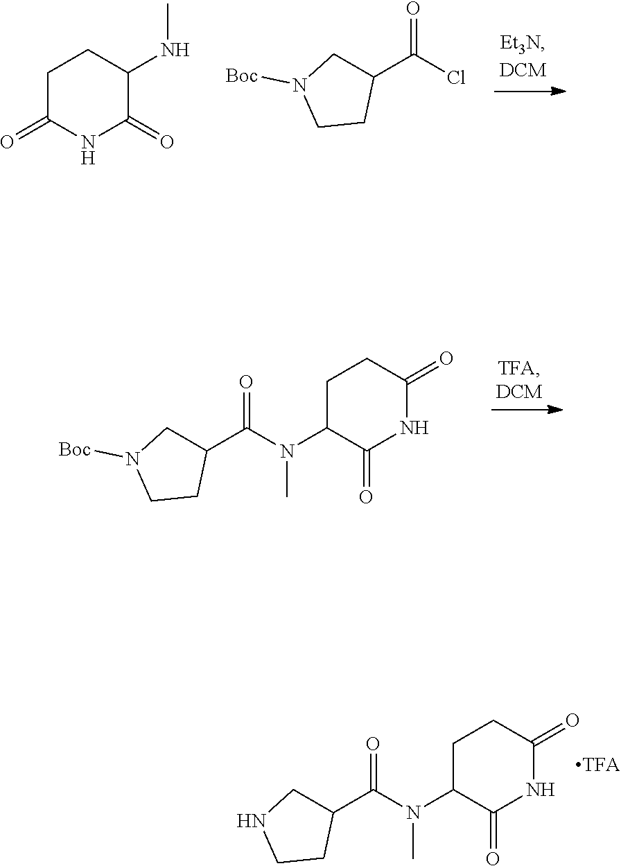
C1(C(N(C2C(=O)NC(=O)CC2)C)=O)CNCC1.C1C(=O)NC(=O)C(NC)C1.C1(C(Cl)=O)CN([Boc])CC1.C1(C(N(C2C(=O)NC(=O)CC2)C)=O)CN([Boc])CC1
